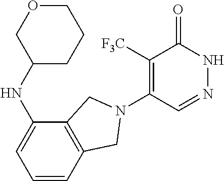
C1([F3C])=C(N2CC3=C(C(NC4CCCOC4)=CC=C3)C2)C=NNC1=O
